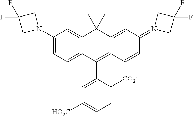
C1(N2CC(F)(F)C2)=CC=C2C(=C1)C(C)(C)C1=CC(=N3CC(F)(F)C3)C=CC1=C2C1=CC([HO2C])=CC=C1[CO2-]
